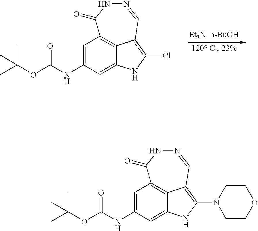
C1=C(NC(OC(C)(C)C)=O)C=C2NC(Cl)=C3C2=C1C(=O)NN=C3.C1=C(NC(OC(C)(C)C)=O)C=C2NC(N3CCOCC3)=C3C2=C1C(=O)NN=C3
